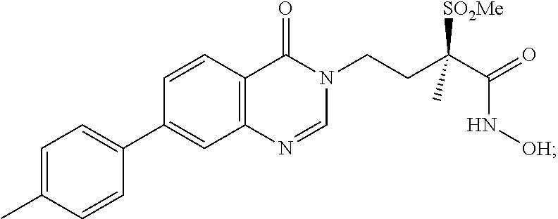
C1=NC2=C(C=CC(C3=CC=C(C)C=C3)=C2)C(=O)N1CCC(C(=O)N[OH])([SO2Me])C
